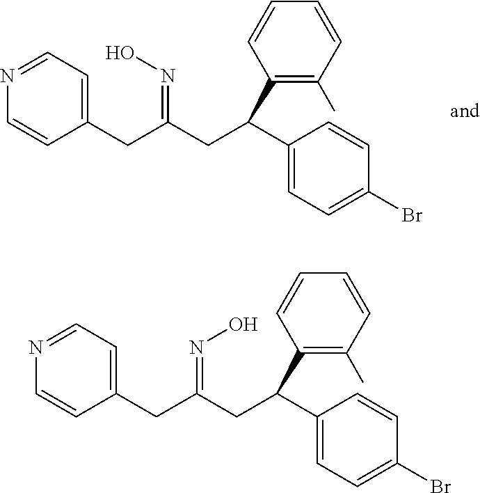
C1=NC=CC(CC(CC(C2=CC=C(Br)C=C2)C2=C(C)C=CC=C2)=NO)=C1.C1=NC=CC(CC(CC(C2=CC=C(Br)C=C2)C2=C(C)C=CC=C2)=NO)=C1
